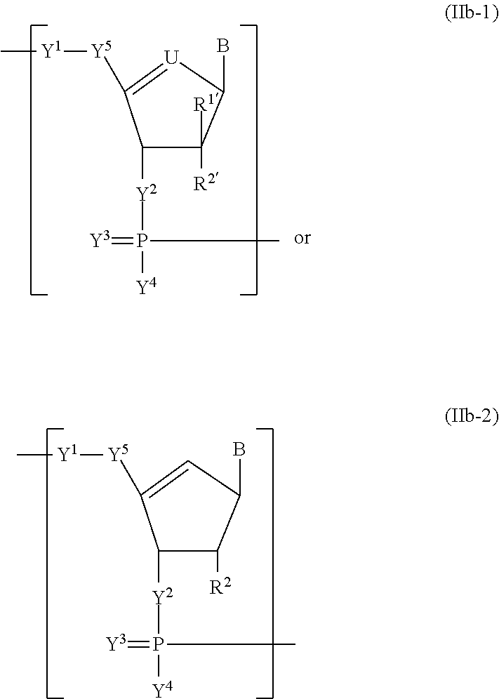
C1([Y2]P(=[Y3])(C)[Y4])C([R1])([R2])C(B)[U]=C1[Y5][Y1]C.C1([Y2]P(=[Y3])(C)[Y4])C([R2])C(B)C=C1[Y5][Y1]C
